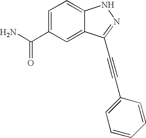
C1=C(C(N)=O)C=C2C(=C1)NN=C2C#CC1=CC=CC=C1
